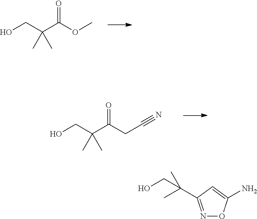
OCC(C(OC)=O)(C)C.OCC(C(CC#N)=O)(C)C.OCC(C)(C)C1=NOC(N)=C1
